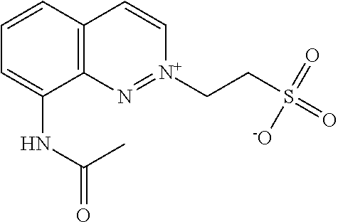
C12=C(C=CC=C1NC(=O)C)C=C[N+](CCS(=O)(=O)[-O])=N2
